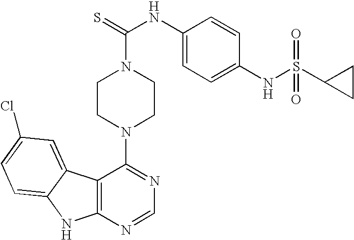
C12=C(N=CN=C1N1CCN(C(=S)NC3=CC=C(NS(C4CC4)(=O)=O)C=C3)CC1)NC1=CC=C(Cl)C=C21
